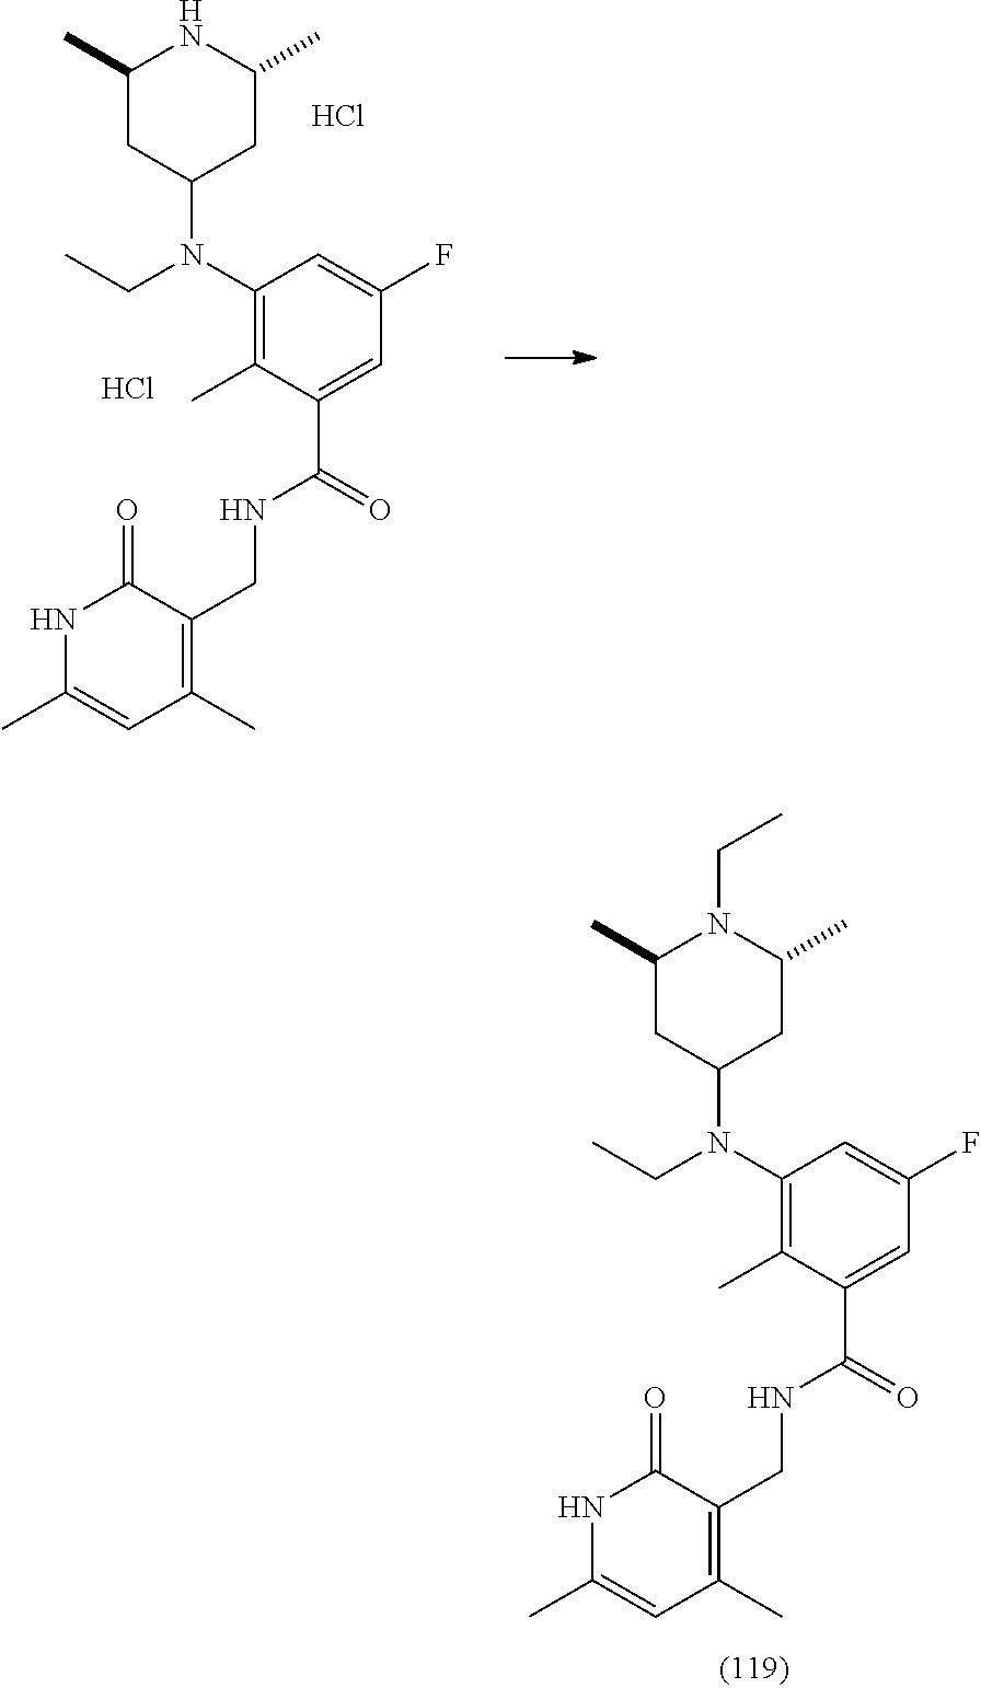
C1(N(CC)C2CC(C)NC(C)C2)=C(C)C(C(=O)NCC2=C(C)C=C(C)NC2=O)=CC(F)=C1.Cl.Cl.C1(N(CC)C2CC(C)N(CC)C(C)C2)=C(C)C(C(=O)NCC2=C(C)C=C(C)NC2=O)=CC(F)=C1
